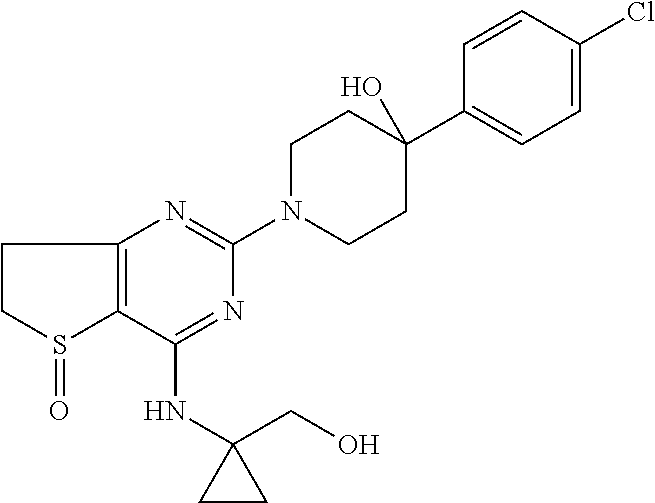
C1(NC2(CO)CC2)=NC(N2CCC(C3=CC=C(Cl)C=C3)(O)CC2)=NC2=C1S(=O)CC2
